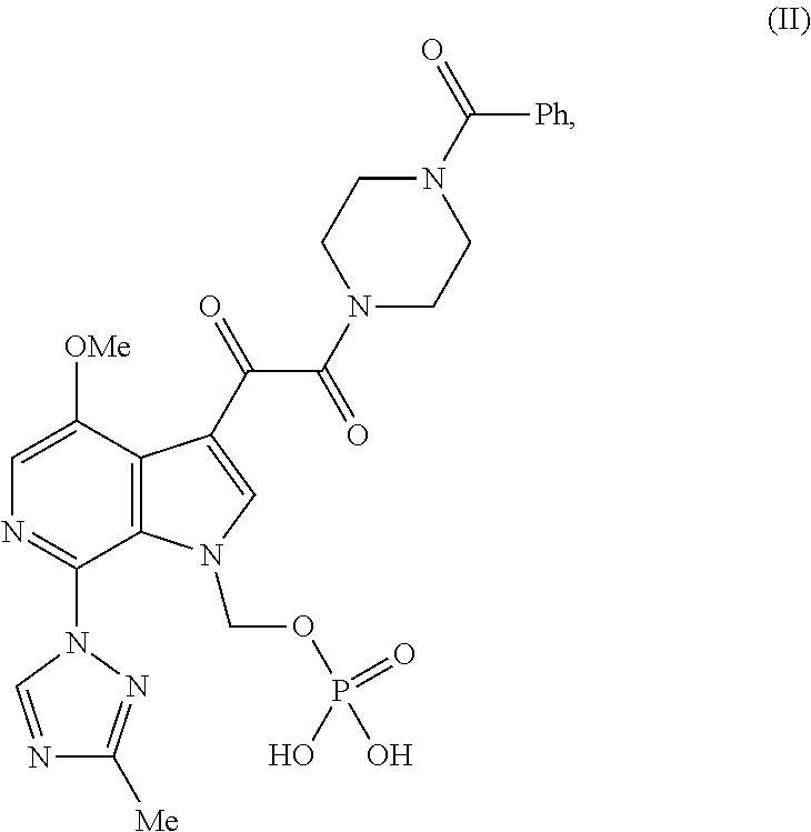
N1(C(=O)[Ph])CCN(C(=O)C(=O)C2=CN(COP(O)(O)=O)C3=C2C([OMe])=CN=C3N2N=C([Me])N=C2)CC1
